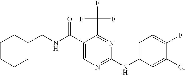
N(C(C1=CN=C(NC2=CC=C(F)C(Cl)=C2)N=C1C(F)(F)F)=O)CC1CCCCC1
